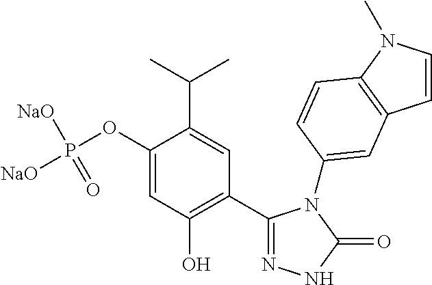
C1(C2=NNC(=O)N2C2=CC3=C(N(C)C=C3)C=C2)=C(O)C=C(OP([NaO])([NaO])=O)C(C(C)C)=C1
